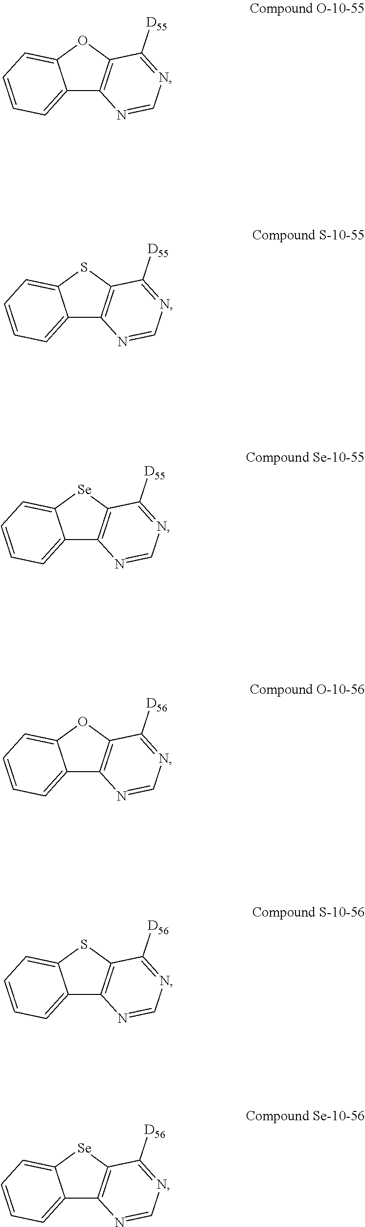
C12=CC=CC=C1OC1=C2N=CN=C1[D55].C12=CC=CC=C1SC1=C2N=CN=C1[D55].C12=CC=CC=C1[Se]C1=C2N=CN=C1[D55].C12=CC=CC=C1OC1=C2N=CN=C1[D56].C12=CC=CC=C1SC1=C2N=CN=C1[D56].C12=CC=CC=C1[Se]C1=C2N=CN=C1[D56]
